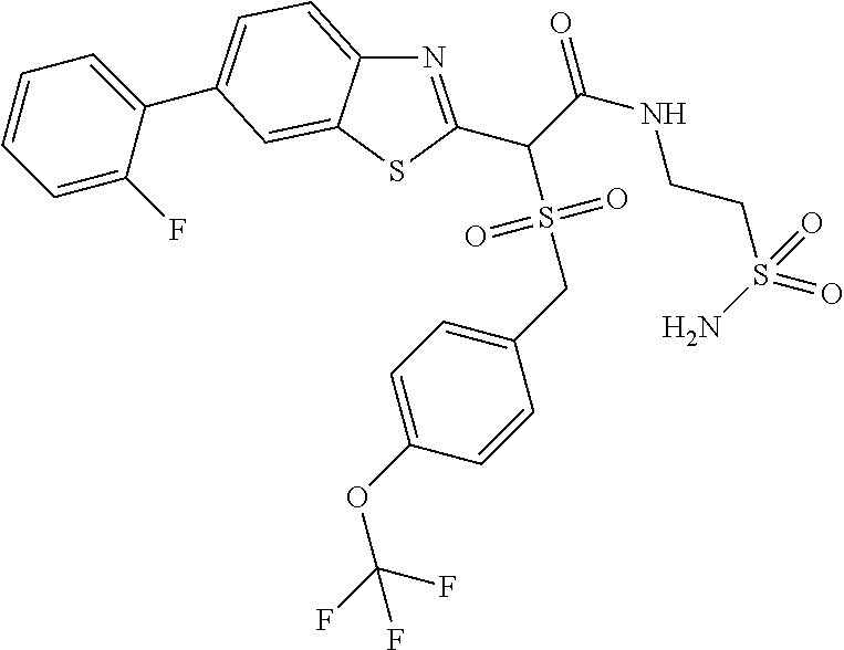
N1=C(C(C(NCCS(N)(=O)=O)=O)S(=O)(=O)CC2=CC=C(OC(F)(F)F)C=C2)SC2=CC(C3=CC=CC=C3F)=CC=C12
